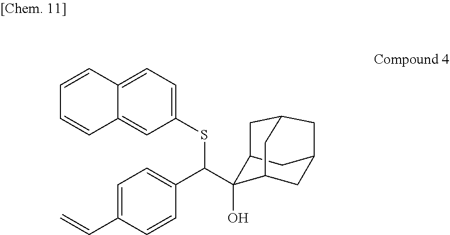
C1=CC2=CC=C(SC(C3=CC=C(C=C)C=C3)C3(O)C4CC5CC3CC(C4)C5)C=C2C=C1
